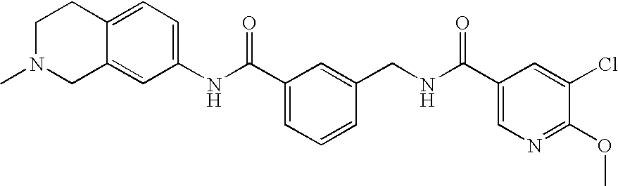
C1N(C)CC2=CC(NC(C3=CC=CC(CNC(C4=CN=C(OC)C(Cl)=C4)=O)=C3)=O)=CC=C2C1
